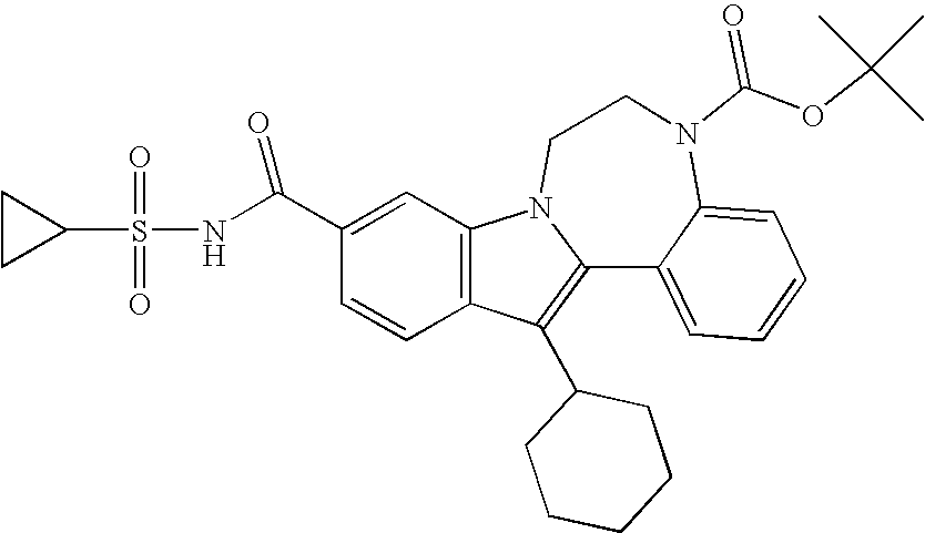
C1(C(NS(C2CC2)(=O)=O)=O)=CC2=C(C=C1)C(C1CCCCC1)=C1N2CCN(C(OC(C)(C)C)=O)C2=CC=CC=C12
